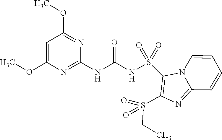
C1=C(OC)N=C(NC(NS(C2=C(S(CC)(=O)=O)N=C3N2C=CC=C3)(=O)=O)=O)N=C1OC
